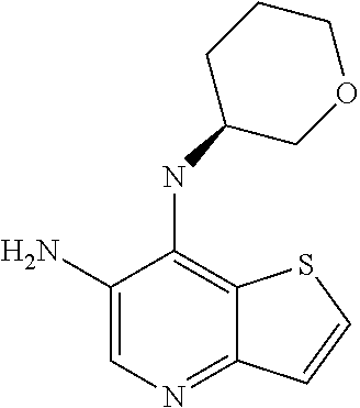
C1(N)=CN=C2C(=C1NC1COCCC1)SC=C2
